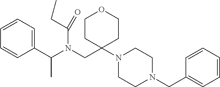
CC(C1=CC=CC=C1)N(CC1(N2CCN(CC3=CC=CC=C3)CC2)CCOCC1)C(CC)=O
